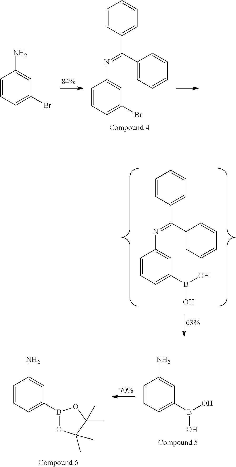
C1=CC=C(Br)C=C1N=C(C1=CC=CC=C1)C1=CC=CC=C1.C1=CC=C(Br)C=C1N.C1=CC=C(B(O)O)C=C1N=C(C1=CC=CC=C1)C1=CC=CC=C1.C1=CC=C(B(O)O)C=C1N.C1=CC=C(B2OC(C)(C)C(C)(C)O2)C=C1N
